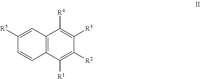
C12=C(C([R1])=C([R2])C([R3])=C1[R4])C=CC([R5])=C2
